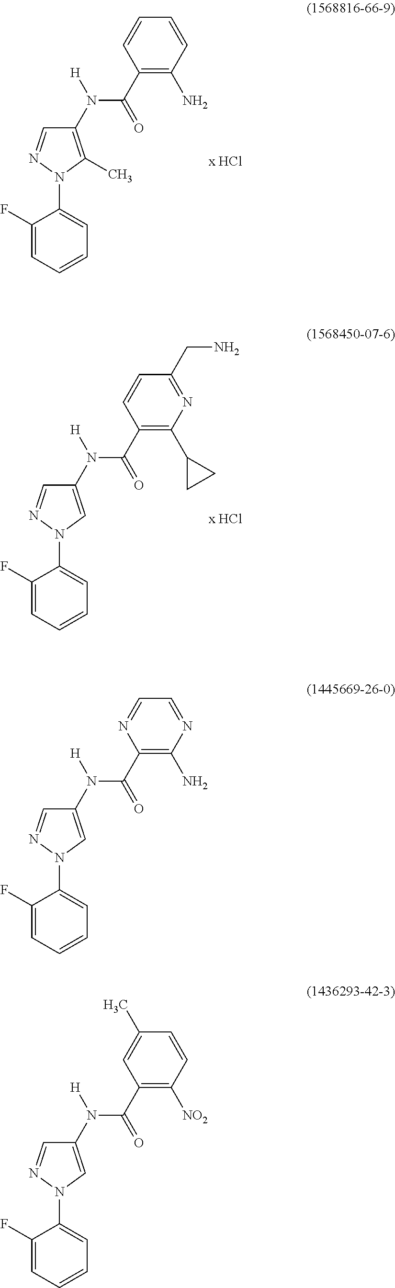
C1(N(C(C2=C(N)C=CC=C2)=O)[H])=C(C)N(C2=CC=CC=C2F)N=C1.C1(N(C(C2=C(C3CC3)N=C(CN)C=C2)=O)[H])=CN(C2=CC=CC=C2F)N=C1.C1(N(C(C2=C(N)N=CC=N2)=O)[H])=CN(C2=CC=CC=C2F)N=C1.C1(N(C(C2=C([NO2])C=CC(C)=C2)=O)[H])=CN(C2=CC=CC=C2F)N=C1
